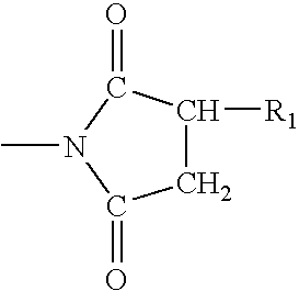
C1C([R1])C(=O)N(C)C1=O
